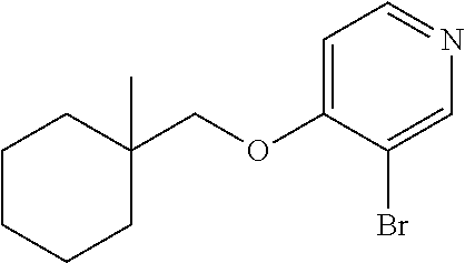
C1=C(OCC2(C)CCCCC2)C(Br)=CN=C1
